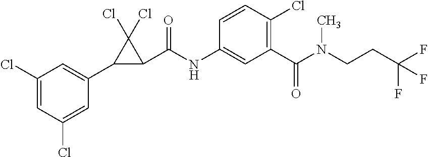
C1(Cl)=CC(Cl)=CC(C2C(C(NC3=CC(C(N(C)CCC(F)(F)F)=O)=C(Cl)C=C3)=O)C2(Cl)Cl)=C1
